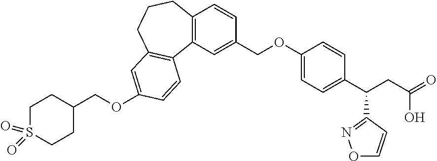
C12=C(C=C(COC3=CC=C(C(CC(=O)O)C4=NOC=C4)C=C3)C=C1)C1=C(CCC2)C=C(OCC2CCS(=O)(=O)CC2)C=C1
